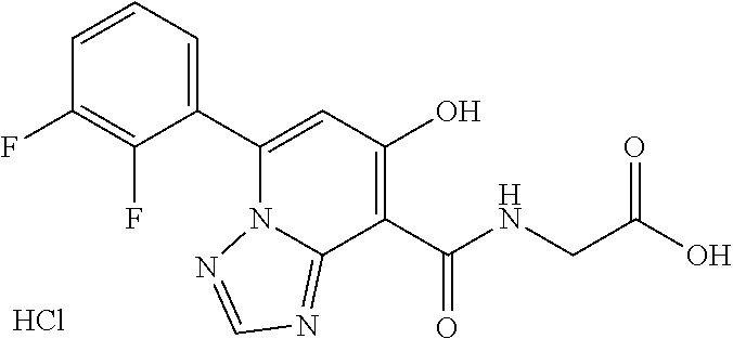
C1=CC=C(C2=CC(O)=C(C(NCC(O)=O)=O)C3=NC=NN23)C(F)=C1F.Cl
